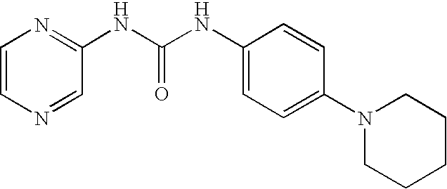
C1=CC(NC(=O)NC2=NC=CN=C2)=CC=C1N1CCCCC1
